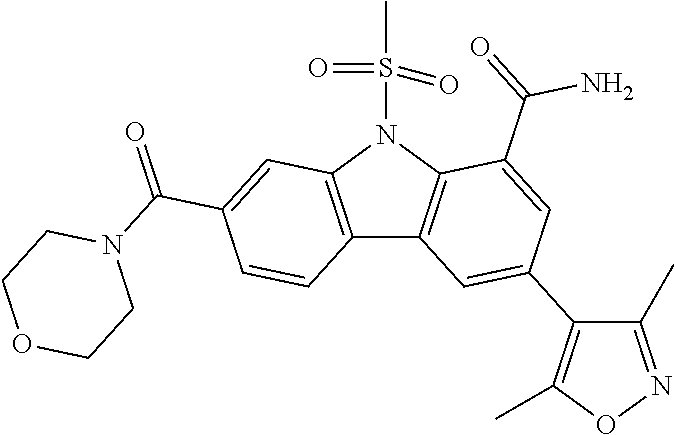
C12=C(N(S(=O)(=O)C)C3=C1C=C(C1=C(C)ON=C1C)C=C3C(N)=O)C=C(C(=O)N1CCOCC1)C=C2
